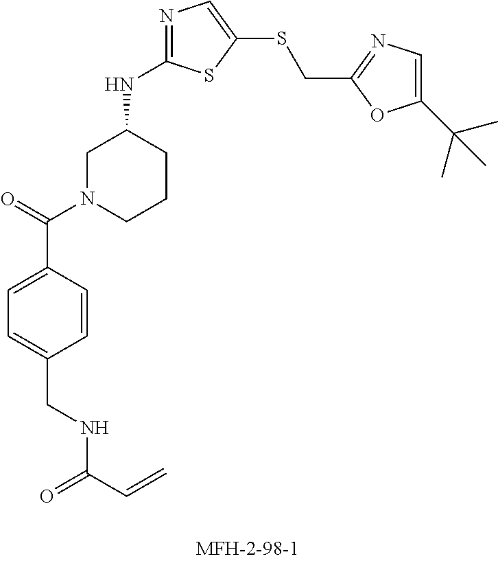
C(C1=CC=C(C(=O)N2CCCC(NC3=NC=C(SCC4=NC=C(C(C)(C)C)O4)S3)C2)C=C1)NC(C=C)=O
